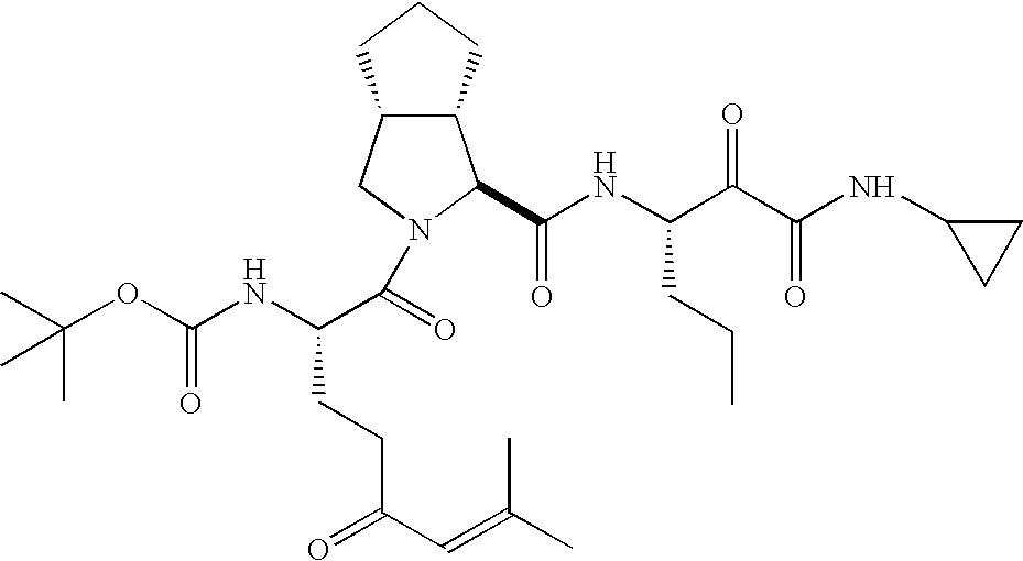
N1(C(=O)C(NC(OC(C)(C)C)=O)CCC(=O)C=C(C)C)C(C(NC(C(C(NC2CC2)=O)=O)CCC)=O)C2C(C1)CCC2
